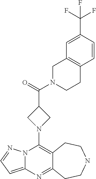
N12C(=CC=N1)N=C1C(=C2N2CC(C(=O)N3CCC4=C(C3)C=C(C(F)(F)F)C=C4)C2)CCNCC1
